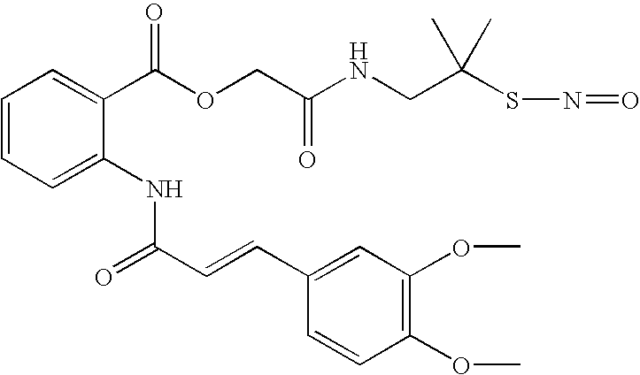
C1=CC=C(NC(C=CC2=CC(OC)=C(OC)C=C2)=O)C(C(OCC(NCC(SN=O)(C)C)=O)=O)=C1
